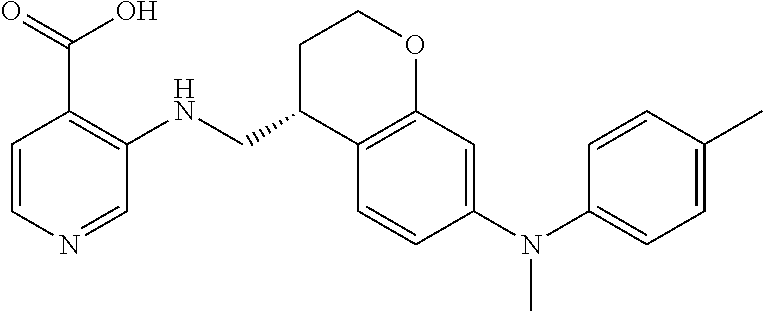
C1C(CNC2=C(C(=O)O)C=CN=C2)C2=C(OC1)C=C(N(C1=CC=C(C)C=C1)C)C=C2
